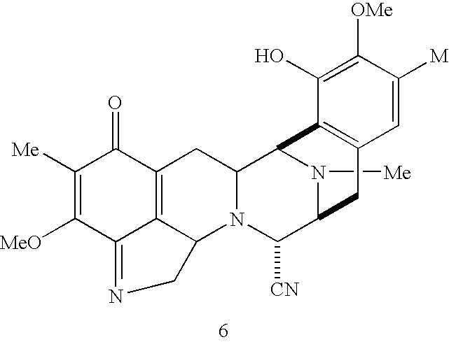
N1([Me])C2C([CN])N3C4C5=C(C(=O)C([Me])=C([MeO])C5=NC4)CC3C1C1=C(C2)C=C([M])C([OMe])=C1O
